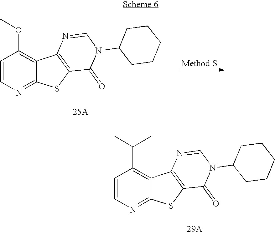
C1=CN=C2C(=C1C(C)C)C1=C(S2)C(=O)N(C2CCCCC2)C=N1.C1=CN=C2C(=C1OC)C1=C(S2)C(=O)N(C2CCCCC2)C=N1
